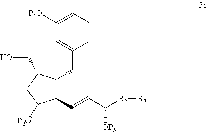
C1(C=CC([R2][R3])[OP3])C(CC2=CC([P1O])=CC=C2)C(CO)CC1[P2O]
